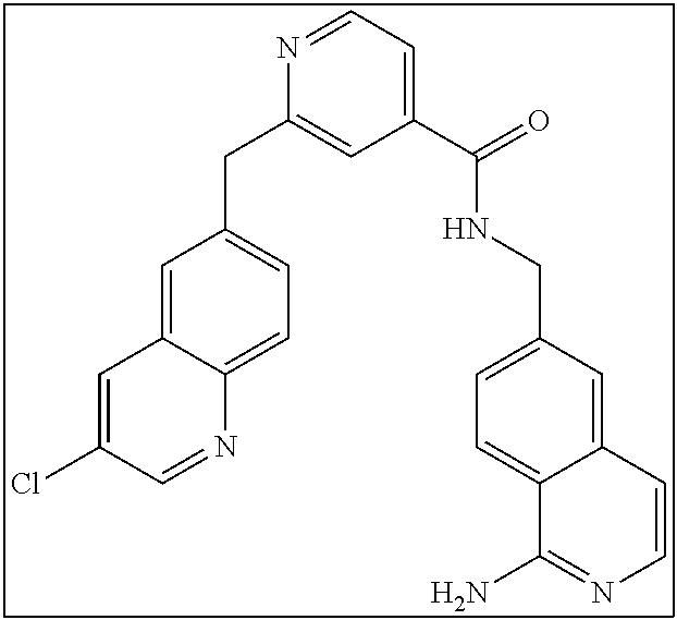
N1=CC=C(C(NCC2=CC=C3C(=C2)C=CN=C3N)=O)C=C1CC1=CC=C2C(=C1)C=C(Cl)C=N2
